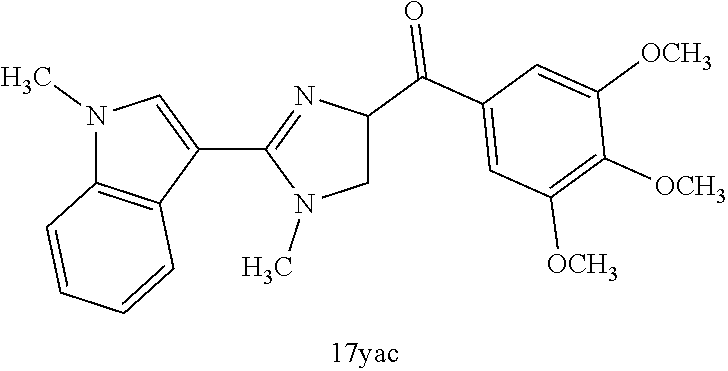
C1C(C(C2=CC([OCH3])=C([OCH3])C([OCH3])=C2)=O)N=C(C2=CN(C)C3=C2C=CC=C3)N1C
